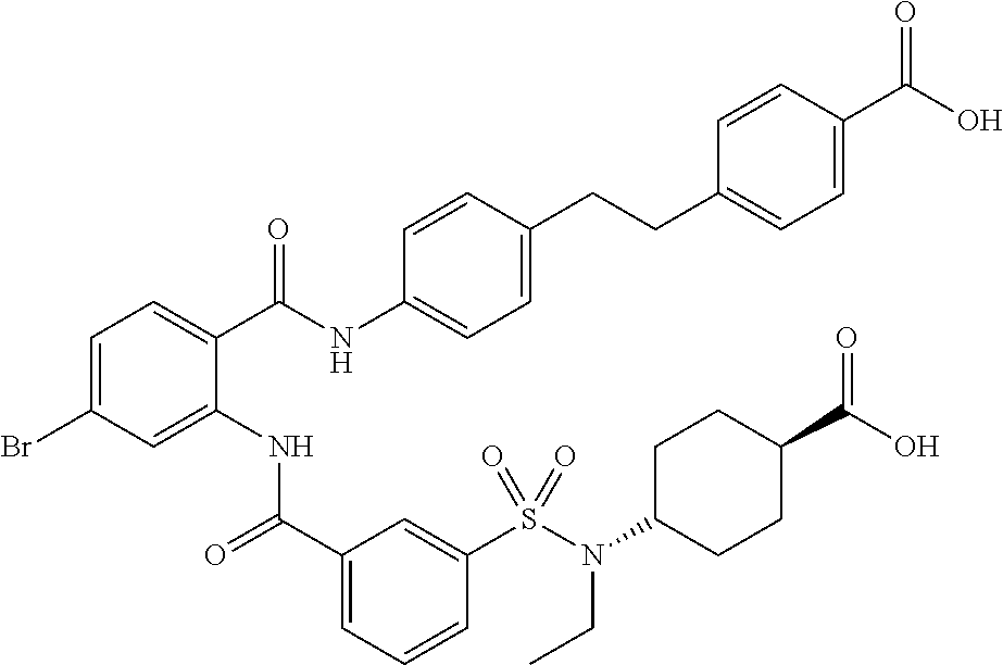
C1=C(Br)C=C(NC(C2=CC=CC(S(N(C3CCC(C(O)=O)CC3)CC)(=O)=O)=C2)=O)C(C(NC2=CC=C(CCC3=CC=C(C(O)=O)C=C3)C=C2)=O)=C1
